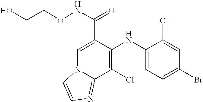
C1(NC2=C(Cl)C3=NC=CN3C=C2C(NOCCO)=O)=CC=C(Br)C=C1Cl
